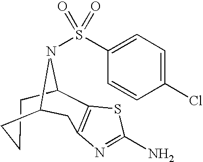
C1CCC2CC3=C(C1N2S(=O)(=O)C1=CC=C(Cl)C=C1)SC(N)=N3
